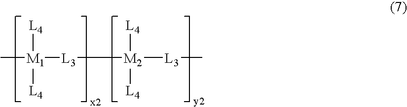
C[M1]([L4])([L4])[L3][M2]([L3]C)([L4])[L4]
